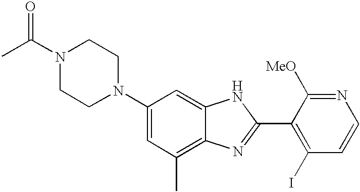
C1(N2CCN(C(C)=O)CC2)=CC(C)=C2C(=C1)NC(C1=C(I)C=CN=C1[MeO])=N2
